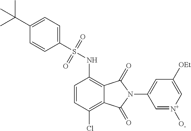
C1=CC(Cl)=C2C(=C1NS(C1=CC=C(C(C)(C)C)C=C1)(=O)=O)C(=O)N(C1=CC([OEt])=C[N+]([O-])=C1)C2=O
